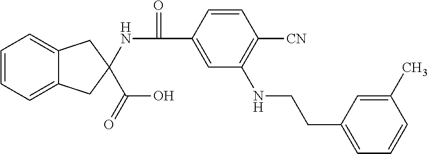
C1=CC(C(=O)NC2(C(O)=O)CC3=CC=CC=C3C2)=CC(NCCC2=CC=CC(C)=C2)=C1[CN]
